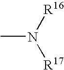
CN([R16])[R17]
